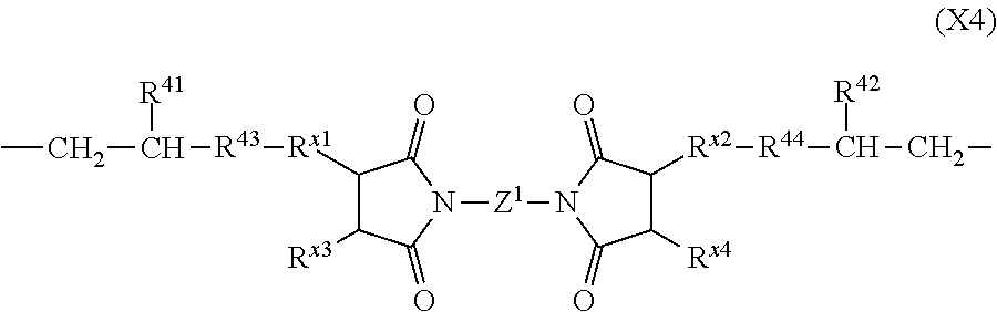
C1([Rx1][R43]C(CC)[R41])C([Rx3])C(=O)N([Z1]N2C(=O)C([Rx2][R44]C([R42])CC)C([Rx4])C2=O)C1=O
